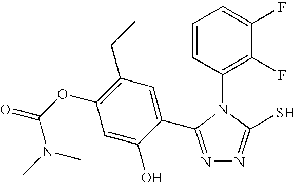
C1=CC(N2C(S)=NN=C2C2=CC(CC)=C(OC(=O)N(C)C)C=C2O)=C(F)C(F)=C1
